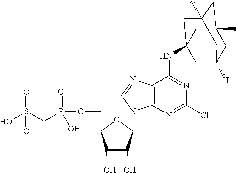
C1(O)C(O)C(N2C3=C(C(NC45CC6([H])CC(C)(CC(C)(C4)C6)C5)=NC(Cl)=N3)N=C2)OC1COP(CS(=O)(O)=O)(=O)O
